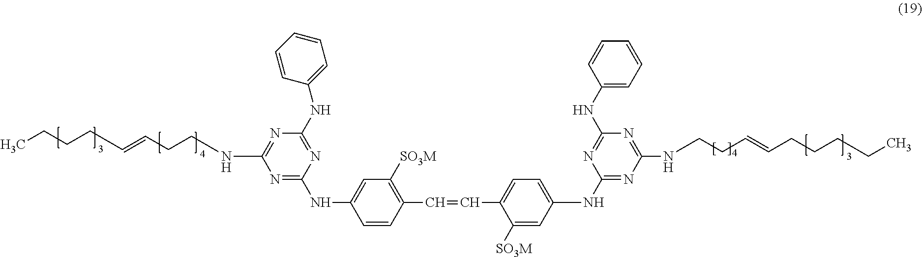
N1=C(NCCC=CCCCC)N=C(NC2=CC([SO3M])=C(C=CC3=CC=C(NC4=NC(NCCC=CCCCCC)=NC(NC5=CC=CC=C5)=N4)C=C3[SO3M])C=C2)N=C1NC1=CC=CC=C1
